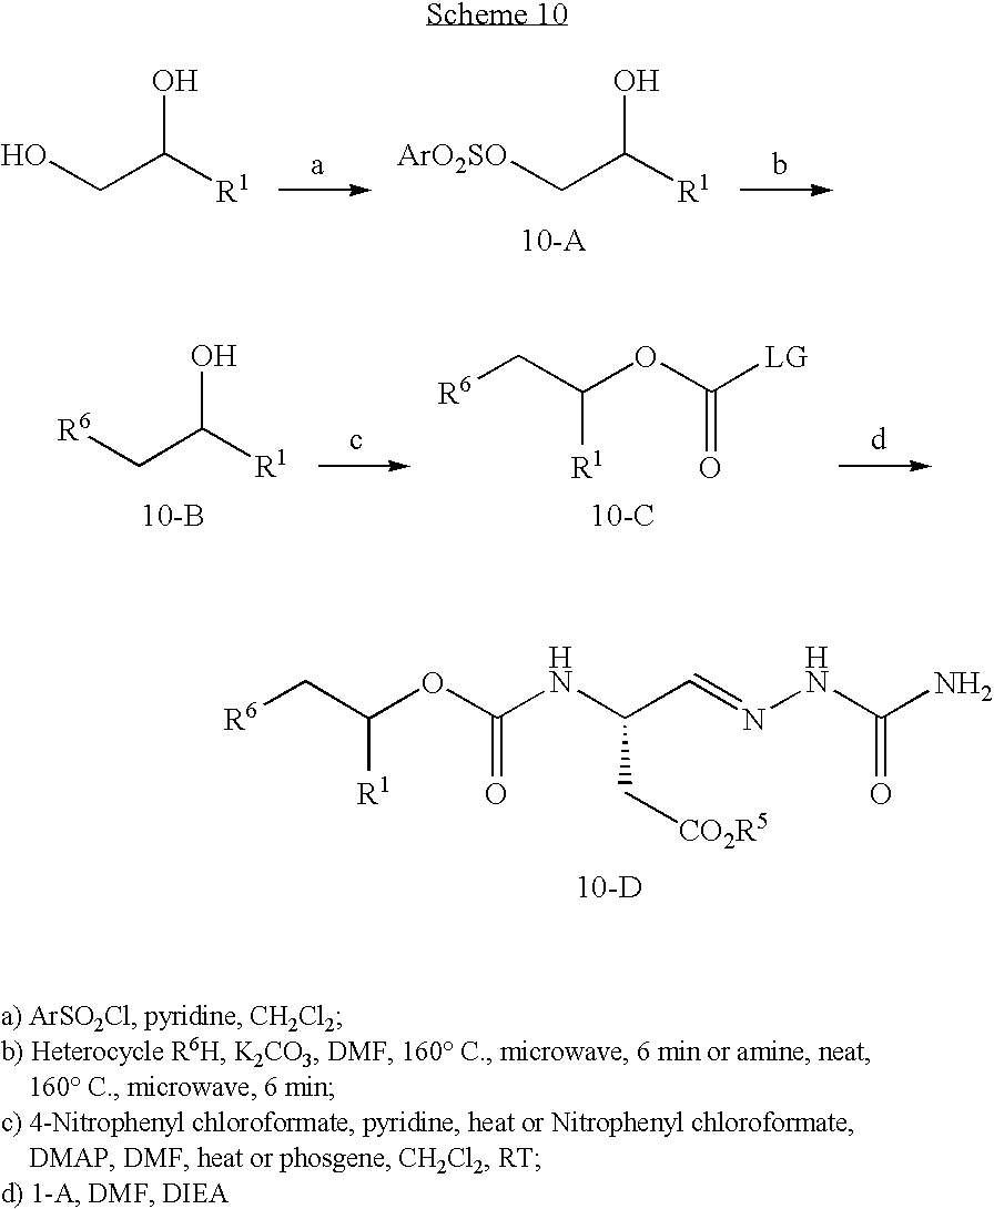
OC([R1])CO.OC([R1])C[ArO2SO].OC([R1])C[R6].[LG]C(OC(C[R6])[R1])=O.[10-C].[10-B].C(C=NNC(N)=O)(NC(OC(C[R6])[R1])=O)C[CO2R5].[10-D]
